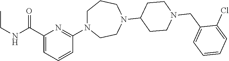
C1(C(=O)NCC)=CC=CC(N2CCCN(C3CCN(CC4=CC=CC=C4Cl)CC3)CC2)=N1
